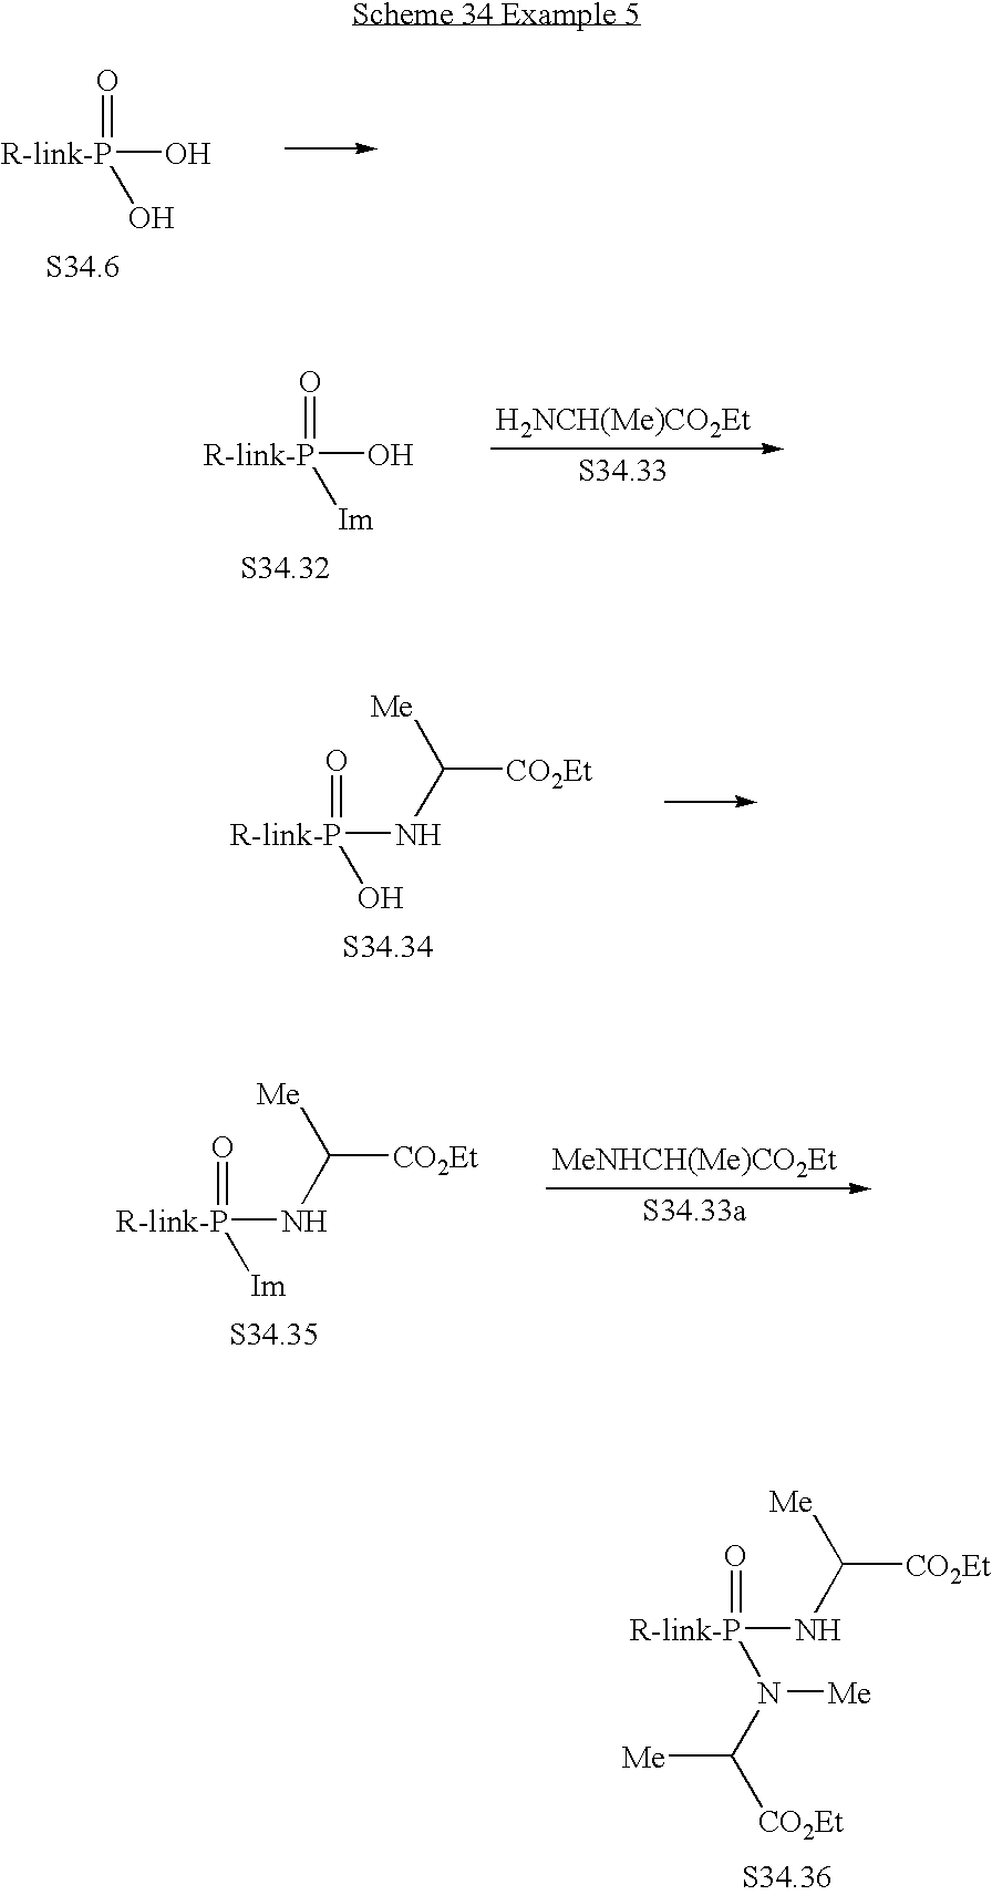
[R-link-P](NC([CO2Et])[Me])(=O)N(C([CO2Et])[Me])[Me].[R-link-P](O)(=O)O.[H2NCH(Me)CO2Et].[R-link-P](O)(=O)[Im].[R-link-P](NC([CO2Et])[Me])(=O)O.[MeNHCH(Me)CO2Et].[R-link-P](NC([CO2Et])[Me])(=O)[Im]
